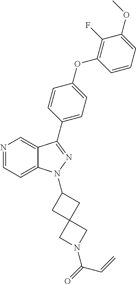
N1=CC=C2C(=C1)C(C1=CC=C(OC3=C(F)C(OC)=CC=C3)C=C1)=NN2C1CC2(C1)CN(C(=O)C=C)C2
